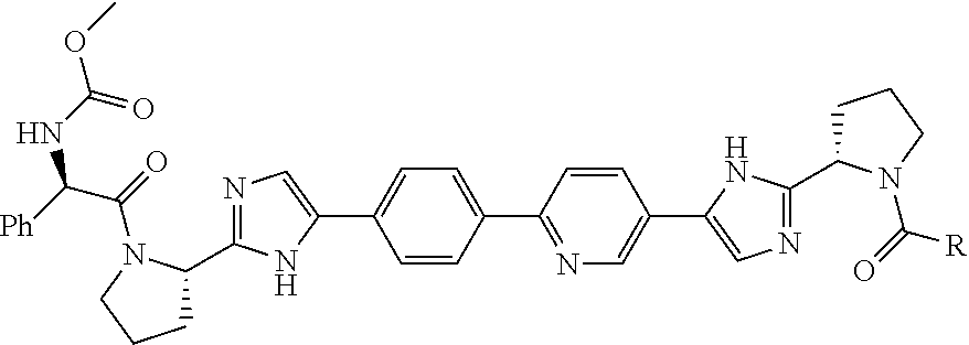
N1=C(C2CCCN2C(=O)C([Ph])NC(OC)=O)NC(C2=CC=C(C3=NC=C(C4=CN=C(C5CCCN5C(=O)[R])N4)C=C3)C=C2)=C1
